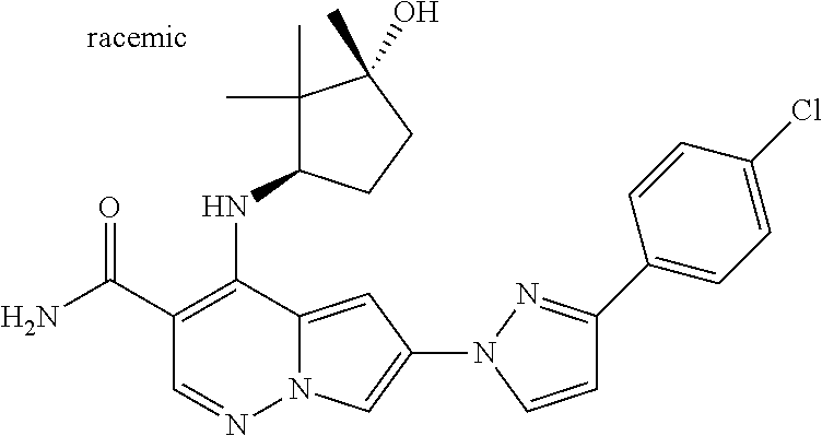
N12C(=CC(N3N=C(C4=CC=C(Cl)C=C4)C=C3)=C1)C(NC1C(C)(C)C(O)(C)CC1)=C(C(N)=O)C=N2
